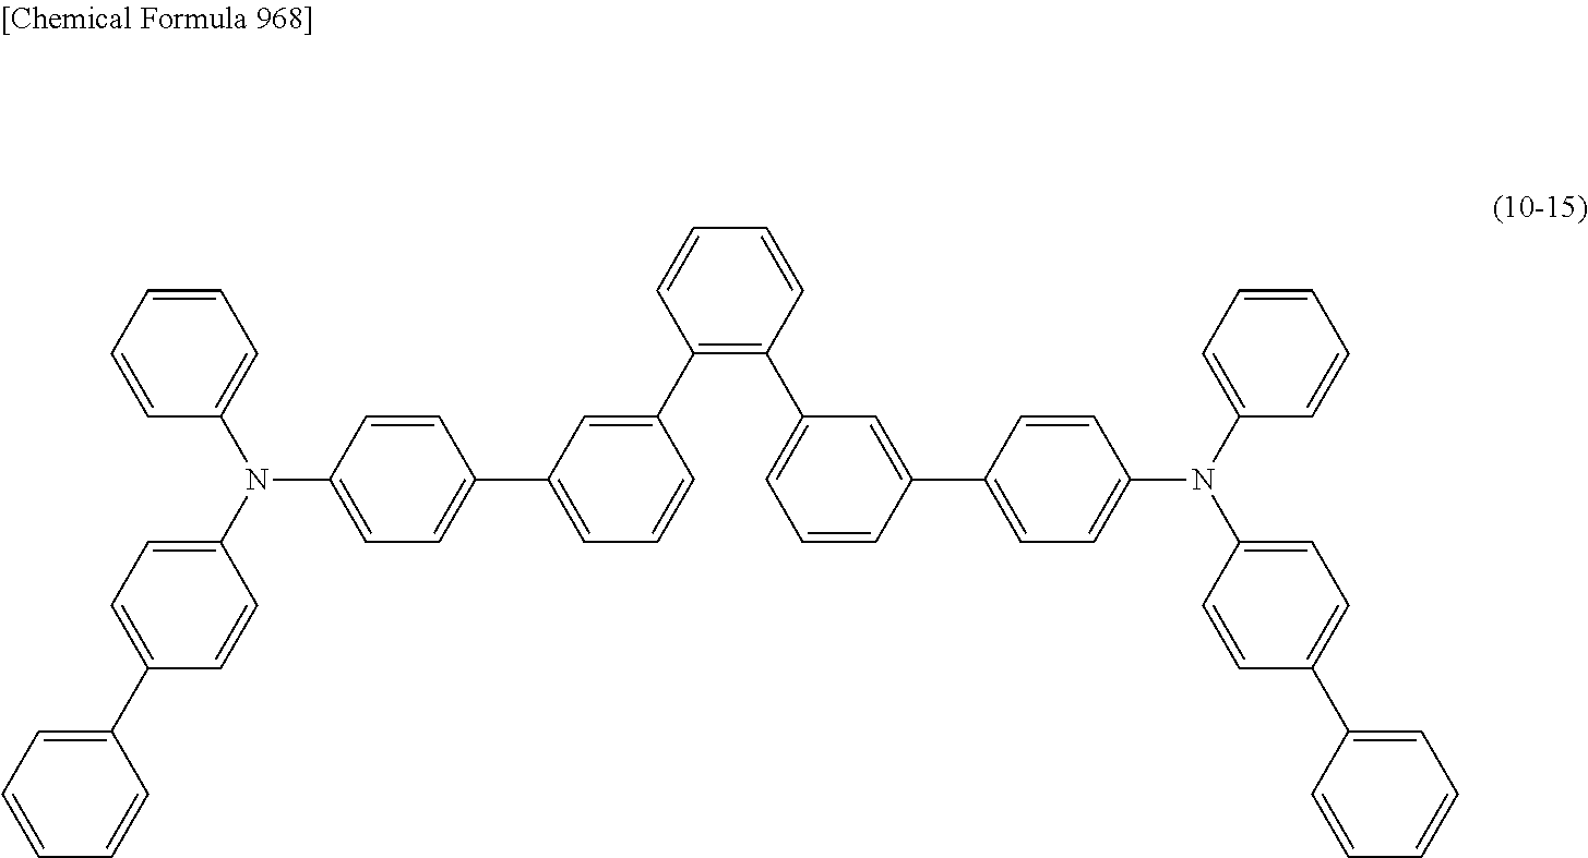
C1=CC=CC(N(C2=CC=C(C3=CC=CC=C3)C=C2)C2=CC=C(C3=CC=CC(C4=C(C5=CC=CC(C6=CC=C(N(C7=CC=CC=C7)C7=CC=C(C8=CC=CC=C8)C=C7)C=C6)=C5)C=CC=C4)=C3)C=C2)=C1
